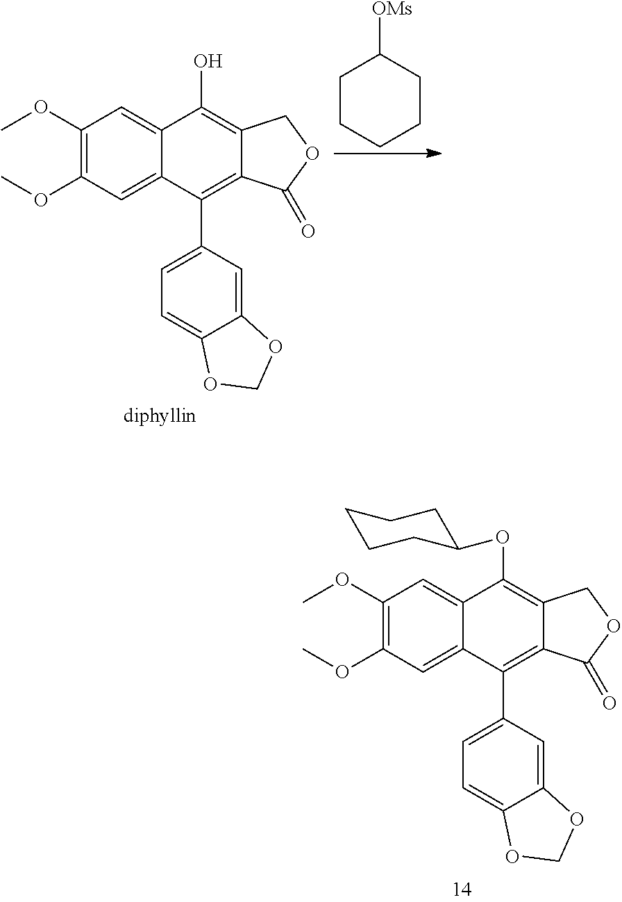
C1CCCCC1[OMs].C12=CC(OC)=C(OC)C=C1C(C1=CC=C3C(=C1)OCO3)=C1C(=C2O)COC1=O.C12=CC(OC)=C(OC)C=C1C(C1=CC=C3C(=C1)OCO3)=C1C(=C2OC2CCCCC2)COC1=O
